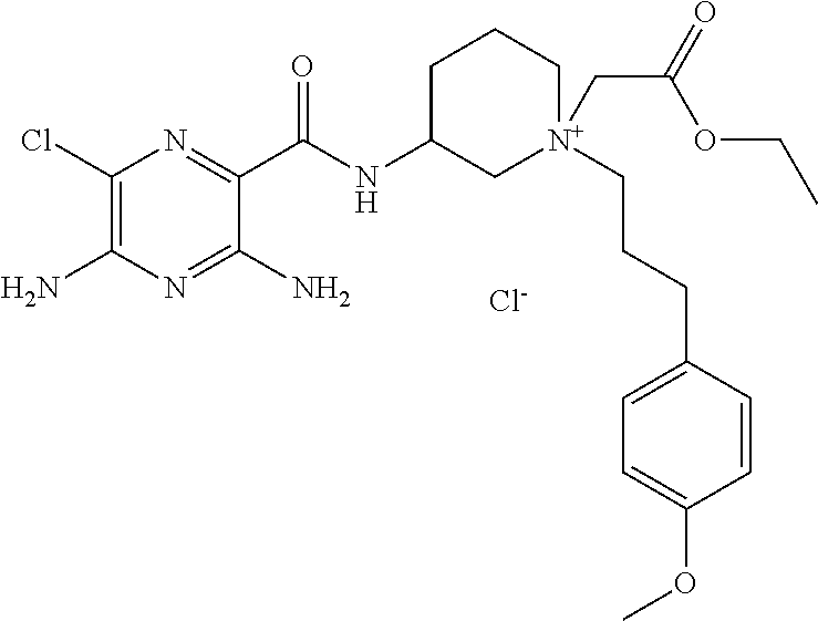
C1(Cl)=C(N)N=C(N)C(C(NC2C[N+](CCCC3=CC=C(OC)C=C3)(CC(=O)OCC)CCC2)=O)=N1.[Cl-]
